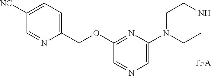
C1([NC])=CC=C(COC2=NC(N3CCNCC3)=CN=C2)N=C1
